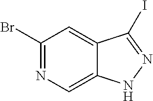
BrC1=NC=C2C(=C1)C(I)=NN2
